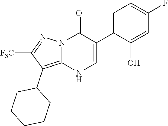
O=C1N2C(=C(C3CCCCC3)C([F3C])=N2)NC=C1C1=CC=C(F)C=C1O
